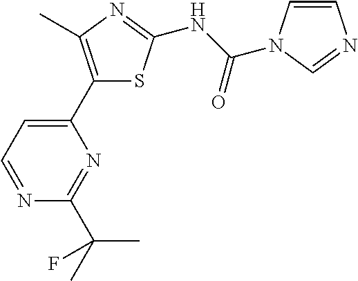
C1=CN(C(NC2=NC(C)=C(C3=CC=NC(C(F)(C)C)=N3)S2)=O)C=N1
